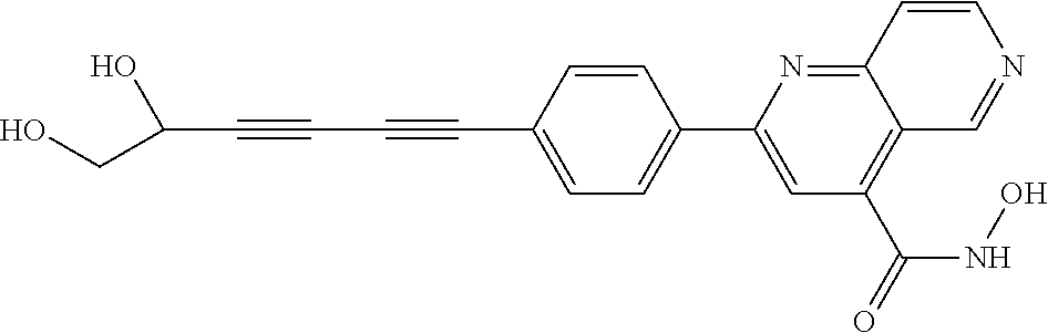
C1=CC(C#CC#CC(O)CO)=CC=C1C1=CC(C(=O)NO)=C2C(=N1)C=CN=C2
